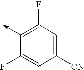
C1(->C)=C(F)C=C([CN])C=C1F
